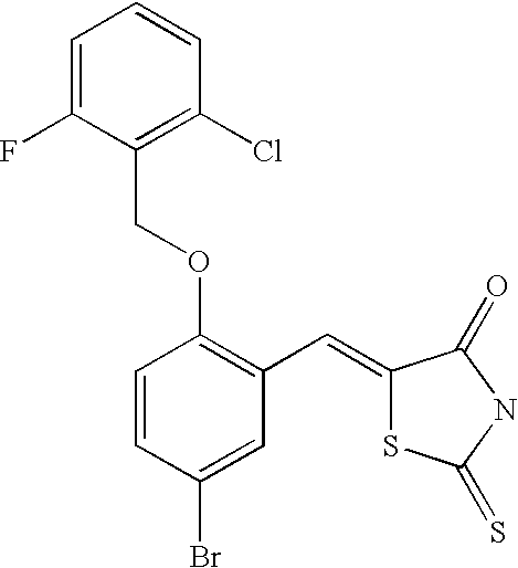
C(OC1=C(C=C2SC(=S)NC2=O)C=C(Br)C=C1)C1=C(Cl)C=CC=C1F
